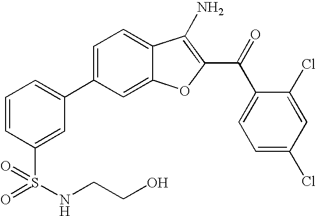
C1=CC(S(NCCO)(=O)=O)=CC(C2=CC=C3C(=C2)OC(C(C2=CC=C(Cl)C=C2Cl)=O)=C3N)=C1
